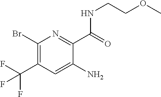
C1(Br)=C(C(F)(F)F)C=C(N)C(C(NCCOC)=O)=N1
